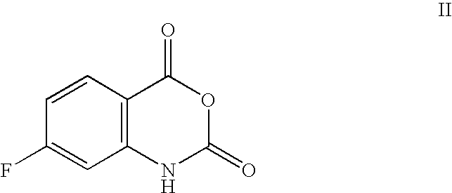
C1(F)=CC2=C(C=C1)C(=O)OC(=O)N2
